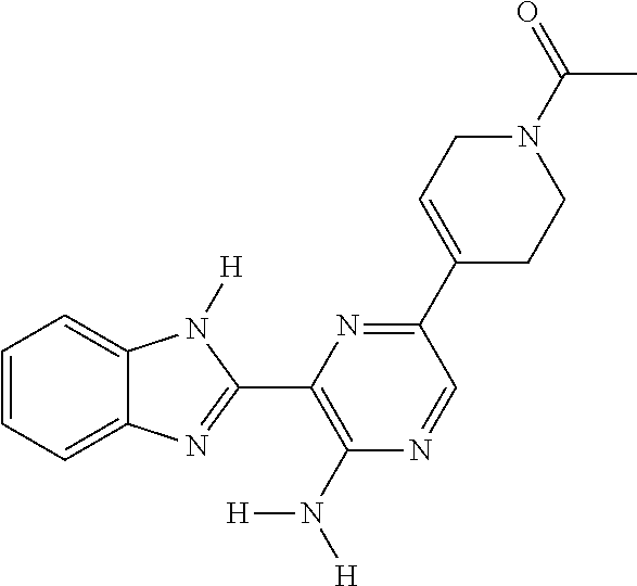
C1=CC=C2C(=C1)N([H])C(C1=C(N([H])[H])N=CC(C3=CCN(C(=O)C)CC3)=N1)=N2
